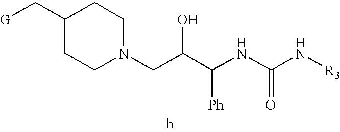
[G]CC1CCN(CC(C(NC(N[R3])=O)[Ph])O)CC1
